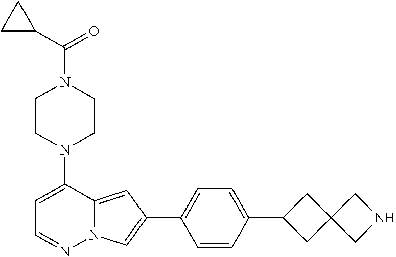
N1(C2=CC=NN3C2=CC(C2=CC=C(C4CC5(C4)CNC5)C=C2)=C3)CCN(C(=O)C2CC2)CC1
